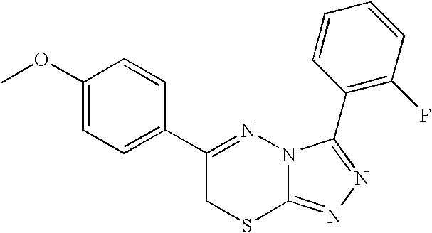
C1(OC)=CC=C(C2=NN3C(=NN=C3C3=C(F)C=CC=C3)SC2)C=C1
